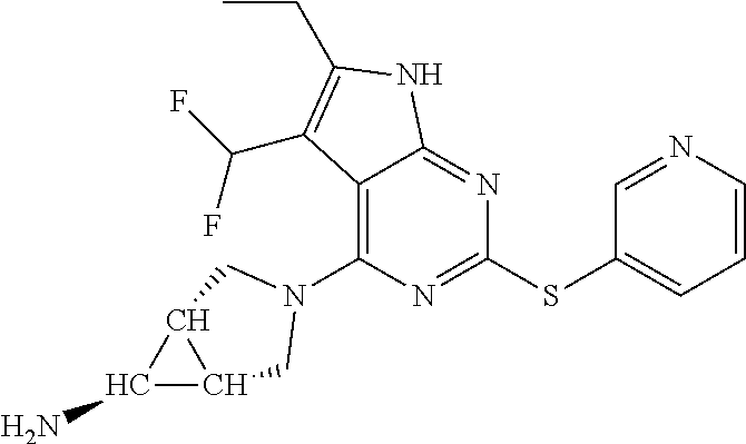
C1(SC2=CC=CN=C2)=NC(N2CC3C(N)C3C2)=C2C(=N1)NC(CC)=C2C(F)F
